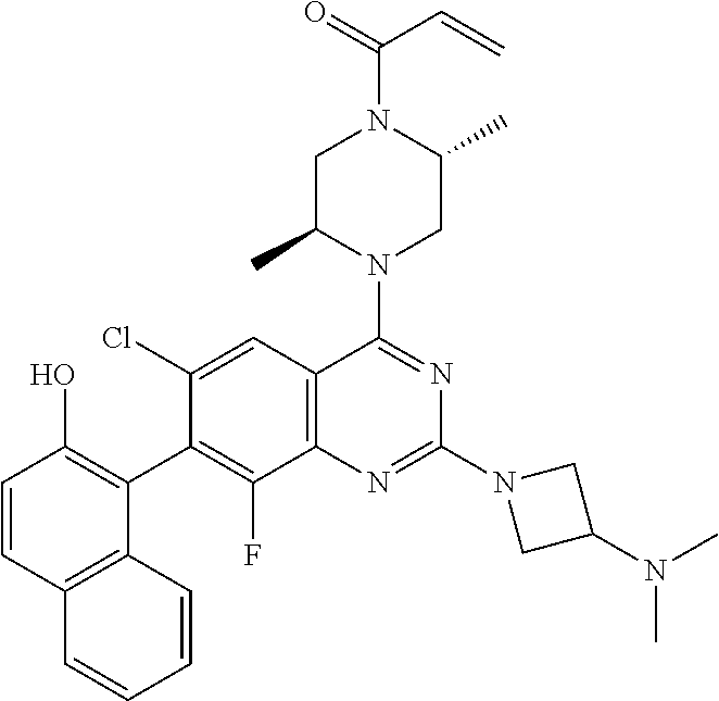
C1=CC2=C(C(C3=C(F)C4=C(C=C3Cl)C(N3CC(C)N(C(=O)C=C)CC3C)=NC(N3CC(N(C)C)C3)=N4)=C1O)C=CC=C2
